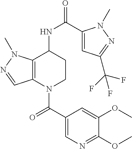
C1(C(=O)N2CCC(NC(=O)C3=CC(C(F)(F)F)=NN3C)C3=C2C=NN3C)=CN=C(OC)C(OC)=C1
